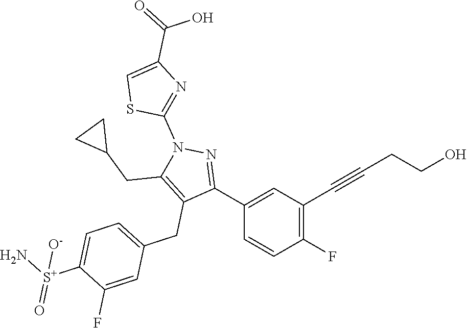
C1=CC(F)=C(C#CCCO)C=C1C1=NN(C2=NC(C(=O)O)=CS2)C(CC2CC2)=C1CC1=CC=C([S+](N)(=O)[O-])C(F)=C1
